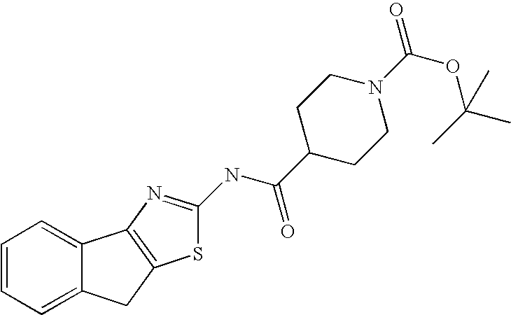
C1=CC=C2C(=C1)C1=C(C2)SC(NC(C2CCN(C(OC(C)(C)C)=O)CC2)=O)=N1
